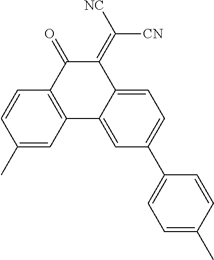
C1(C)=CC2=C(C=C1)C(=O)C(=C([NC])[CN])C1=CC=C(C3=CC=C(C)C=C3)C=C21
